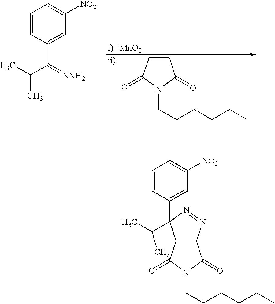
C1=CC(C2(C(C)C)C3C(N=N2)C(=O)N(CCCCCC)C3=O)=CC([NO2])=C1.C1=CC(C(C(C)C)=[NNH2])=CC([NO2])=C1.C1=CC(=O)N(CCCCCC)C1=O
